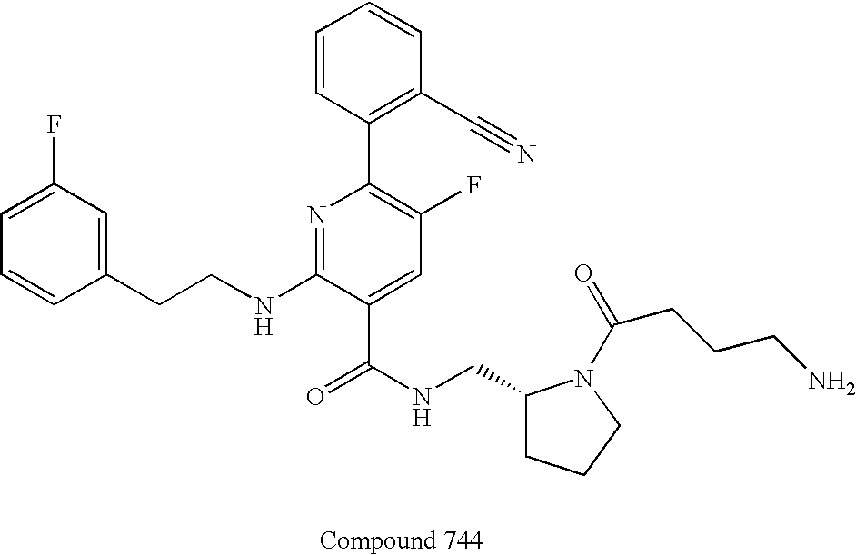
C1=CC(CCNC2=NC(C3=C(C#N)C=CC=C3)=C(F)C=C2C(NCC2CCCN2C(=O)CCCN)=O)=CC(F)=C1
